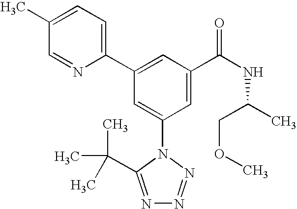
C1(C2=CC(C(NC(C)COC)=O)=CC(N3C(C(C)(C)C)=NN=N3)=C2)=CC=C(C)C=N1
